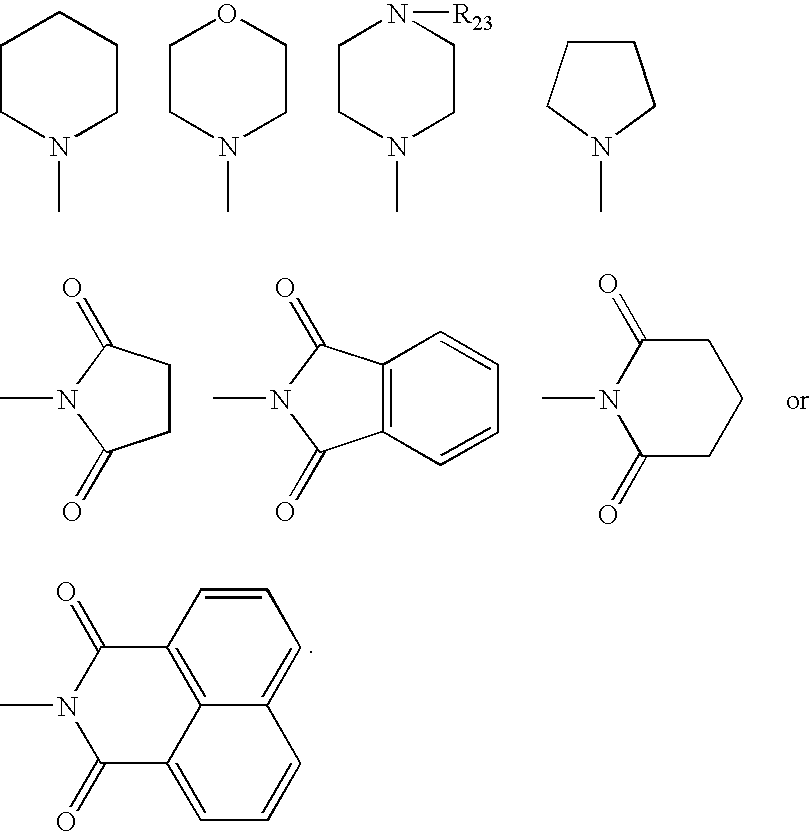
C1CN(C)CCC1.C1CN(C)CCO1.C1CN(C)CCN1[R23].C1CCN(C)C1.C1CC(=O)N(C)C1=O.C12=C(C(=O)N(C)C1=O)C=CC=C2.N1(C)C(=O)CCCC1=O.N1(C)C(=O)C2=CC=CC3=CC=CC(=C23)C1=O
